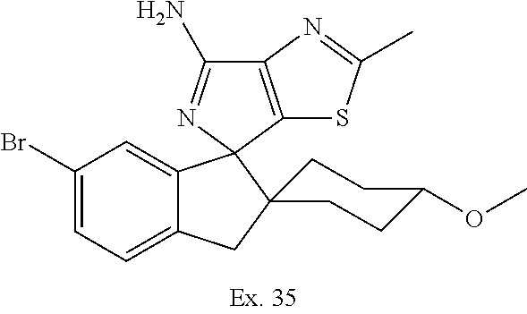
BrC1=CC=C2C(=C1)C1(N=C(N)C3=C1SC(C)=N3)C1(C2)CCC(OC)CC1
